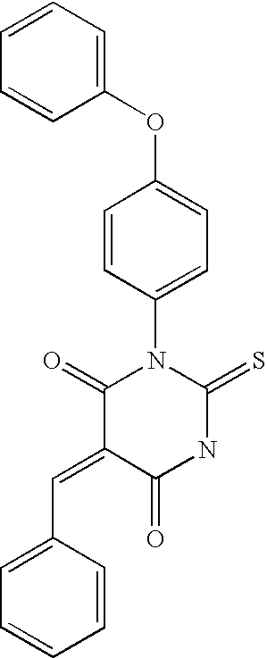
C1(C=C2C(=O)NC(=S)N(C3=CC=C(OC4=CC=CC=C4)C=C3)C2=O)=CC=CC=C1
